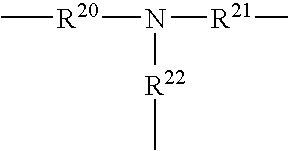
C[R20]N([R21]C)[R22]C
